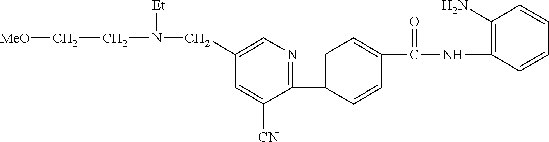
C1(C2=CC=C(C(NC3=C(N)C=CC=C3)=O)C=C2)=NC=C(CN(CC[MeO])[Et])C=C1[CN]
